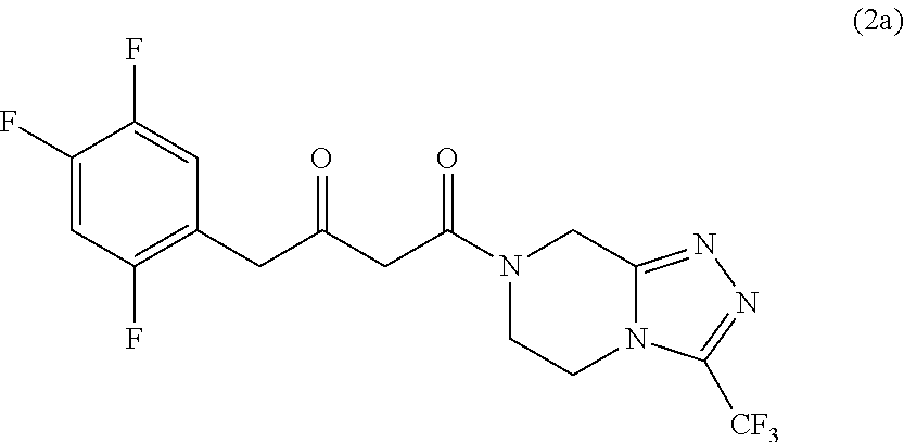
C1(F)=CC(F)=C(CC(CC(N2CC3=NN=C([CF3])N3CC2)=O)=O)C=C1F
